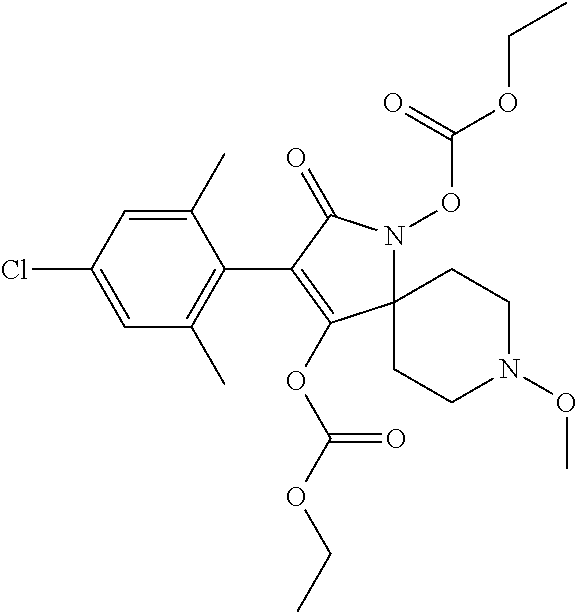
C1=C(C)C(C2=C(OC(OCC)=O)C3(N(OC(OCC)=O)C2=O)CCN(OC)CC3)=C(C)C=C1Cl
